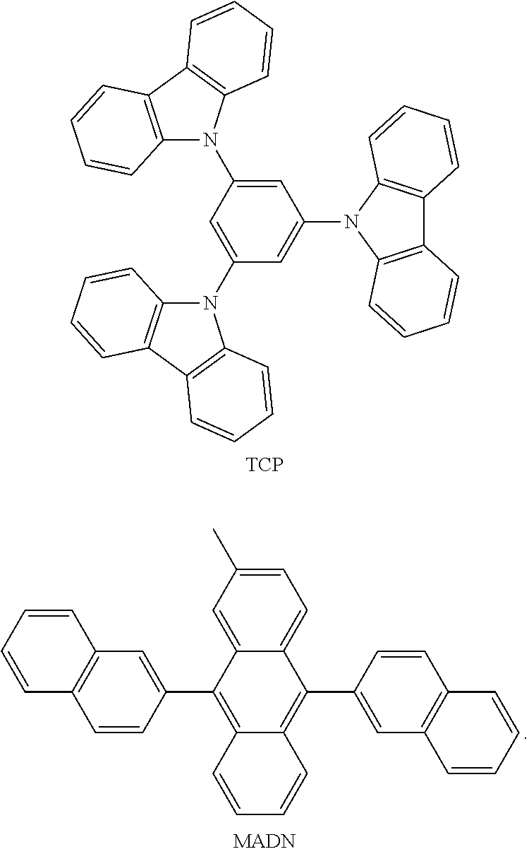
C12=C(N(C3=CC(N4C5=C(C6=C4C=CC=C6)C=CC=C5)=CC(N4C5=C(C6=C4C=CC=C6)C=CC=C5)=C3)C3=C1C=CC=C3)C=CC=C2.[TCP].C1=C(C)C=C2C(=C1)C(C1=CC3=C(C=C1)C=CC=C3)=C1C(=C2C2=CC3=C(C=C2)C=CC=C3)C=CC=C1
